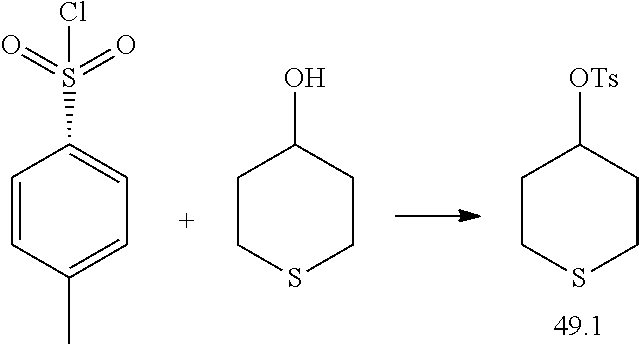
C1CSCCC1[OTs].C1CSCCC1O.C1=CC(S(Cl)(=O)=O)=CC=C1C
